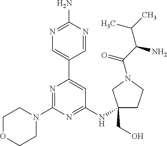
N1=C(N)N=CC(C2=CC(NC3(CO)CCN(C(C(C(C)C)N)=O)C3)=NC(N3CCOCC3)=N2)=C1
